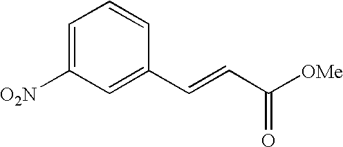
C1=C([O2N])C=C(C=CC(=O)[OMe])C=C1
